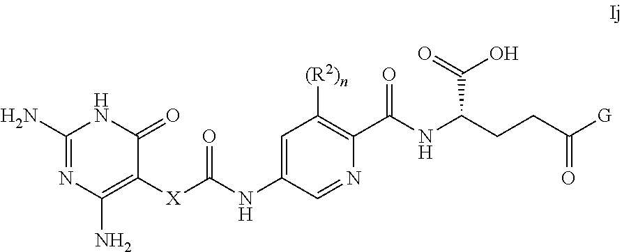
C1(N)=NC(N)=C([X]C(NC2=CC([(R2)n])=C(C(NC(C(=O)O)CCC([G])=O)=O)N=C2)=O)C(=O)N1
